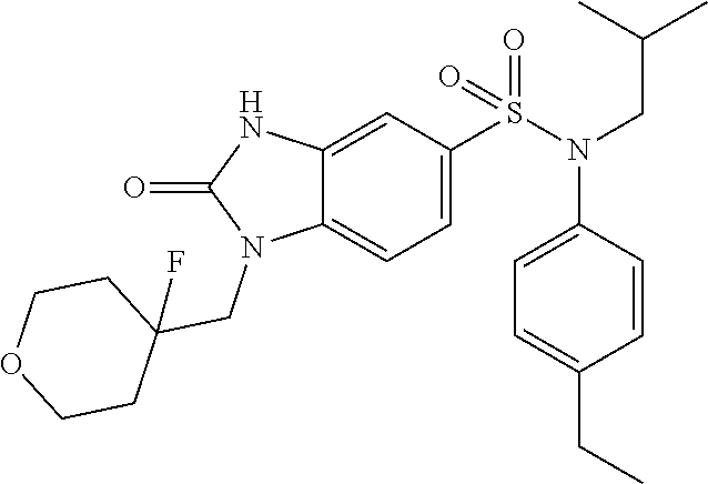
C12=CC(S(N(CC(C)C)C3=CC=C(CC)C=C3)(=O)=O)=CC=C1N(CC1(F)CCOCC1)C(=O)N2
